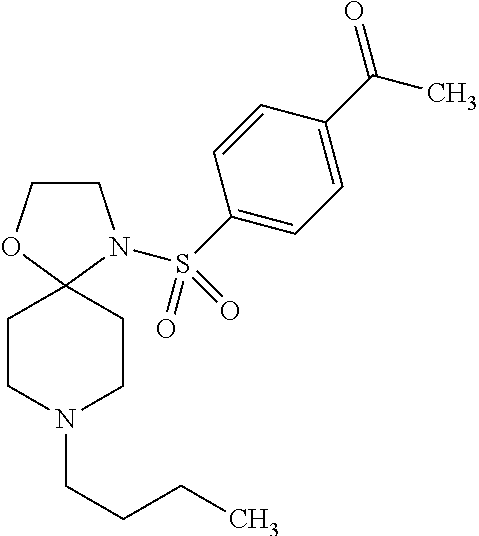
C1COC2(N1S(C1=CC=C(C(C)=O)C=C1)(=O)=O)CCN(CCCC)CC2
